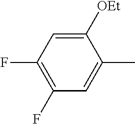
C1(F)=C(F)C=C([OEt])C(C)=C1
